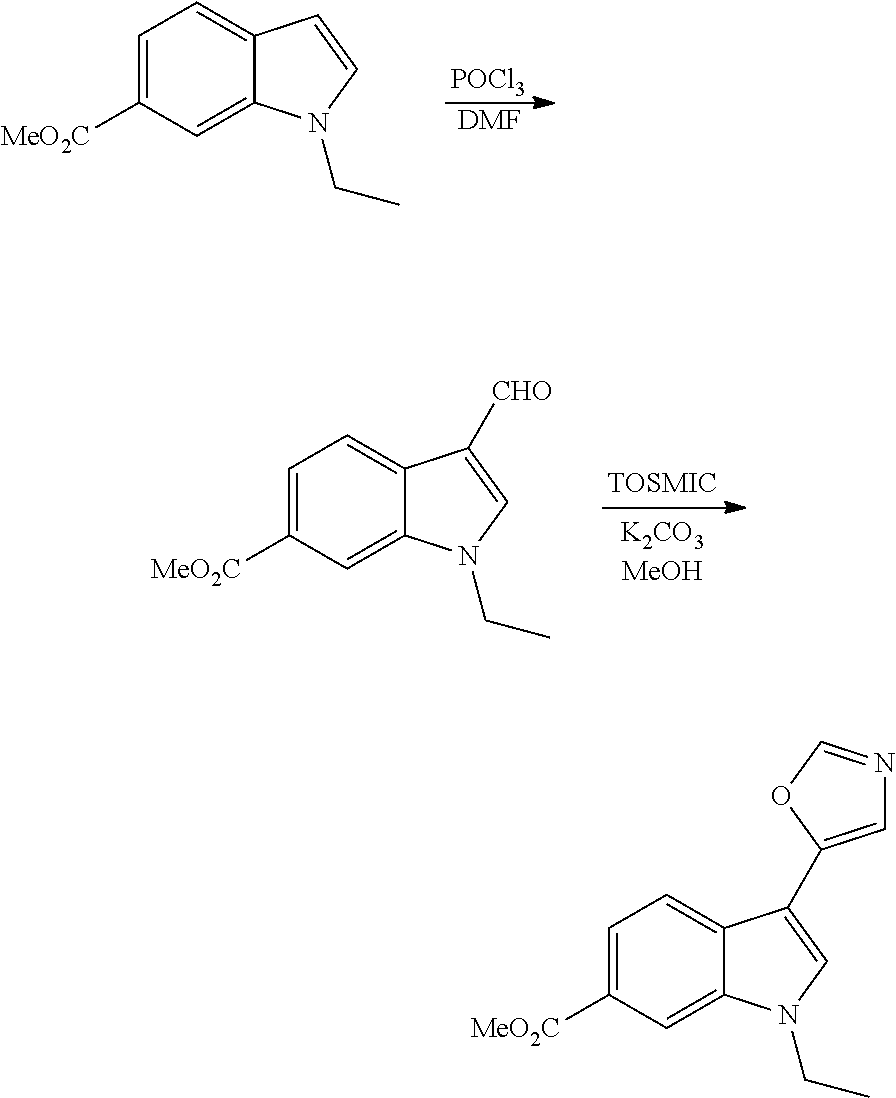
C1=C([MeO2C])C=C2C(=C1)C=CN2CC.[POCl3].[DMF].C1=C([MeO2C])C=C2C(=C1)C([CHO])=CN2CC.C1=C([MeO2C])C=C2C(=C1)C(C1=CN=CO1)=CN2CC
